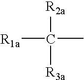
[R1a]C([R2a])(C)[R3a]
